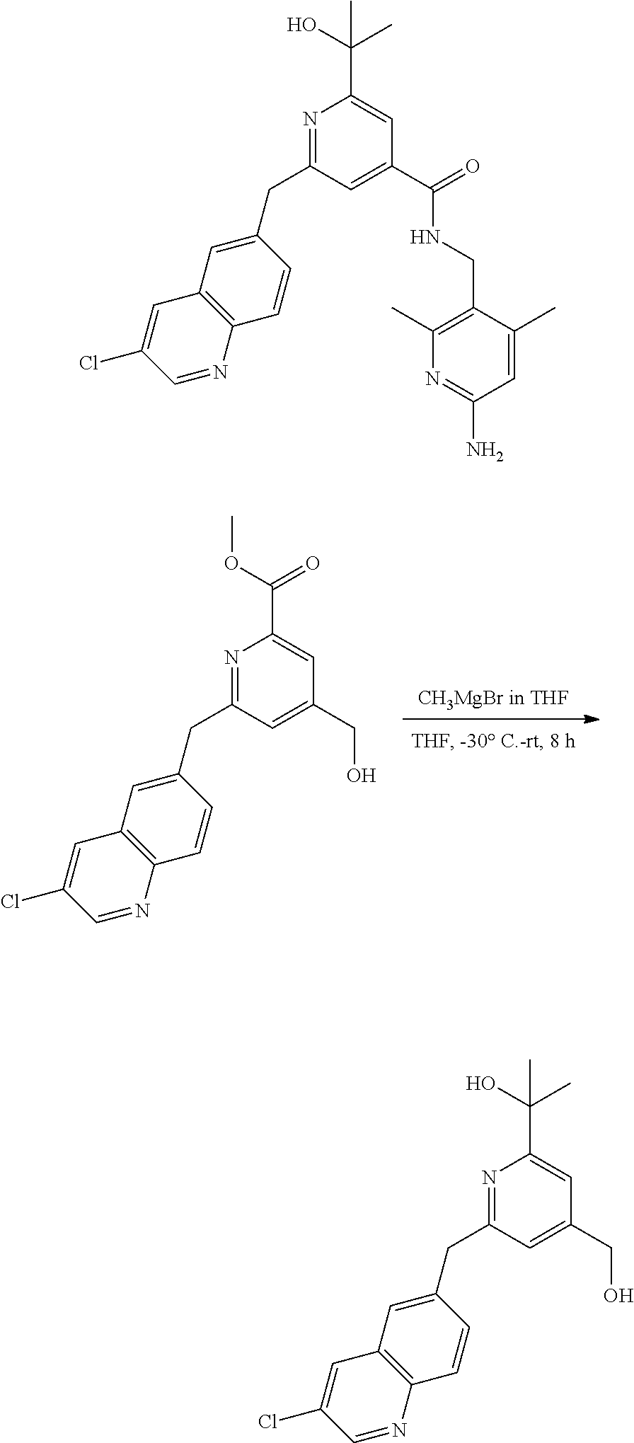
[CH3MgBr in THF].N1=C(CC2=CC3=C(C=C2)N=CC(Cl)=C3)C=C(CO)C=C1C(OC)=O.N1=C(CC2=CC3=C(C=C2)N=CC(Cl)=C3)C=C(C(NCC2=C(C)N=C(N)C=C2C)=O)C=C1C(O)(C)C.N1=C(CC2=CC3=C(C=C2)N=CC(Cl)=C3)C=C(CO)C=C1C(O)(C)C
